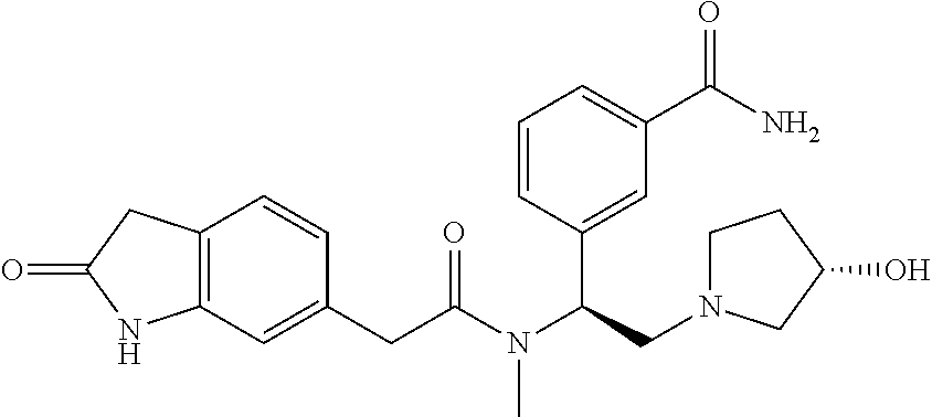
C1(CC(N(C(CN2CCC(O)C2)C2=CC(C(N)=O)=CC=C2)C)=O)=CC2=C(C=C1)CC(=O)N2
